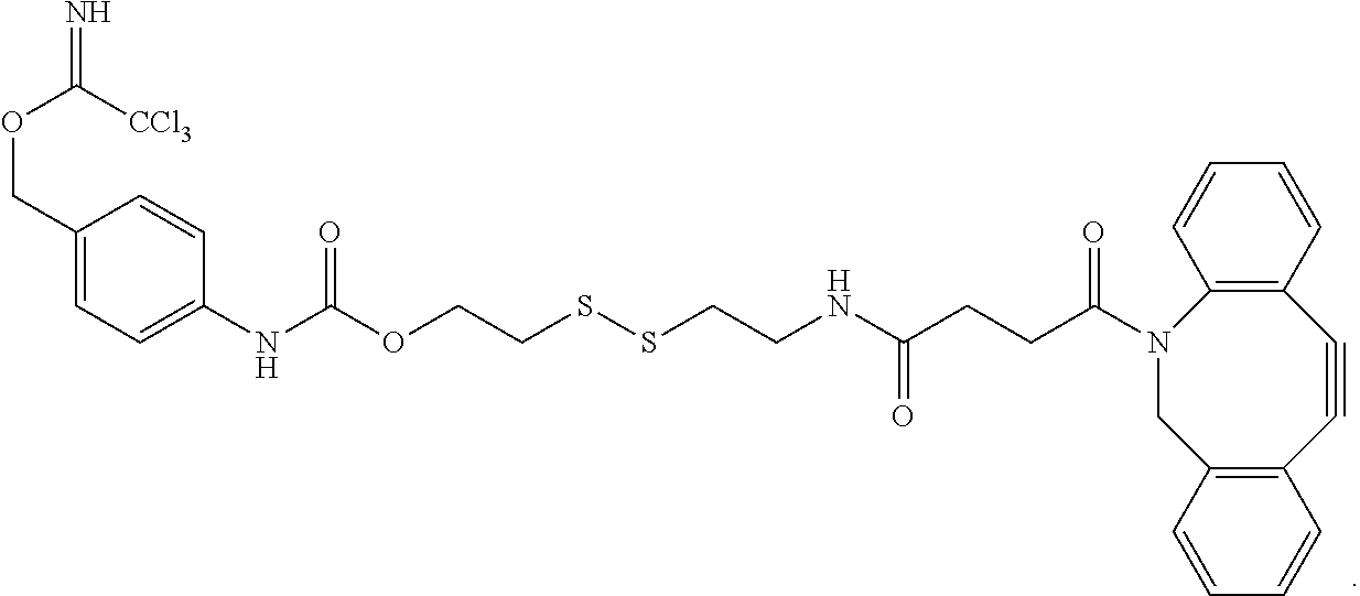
C1(COC([CCl3])=N)=CC=C(NC(OCCSSCCNC(CCC(N2CC3=C(C#CC4=C2C=CC=C4)C=CC=C3)=O)=O)=O)C=C1
